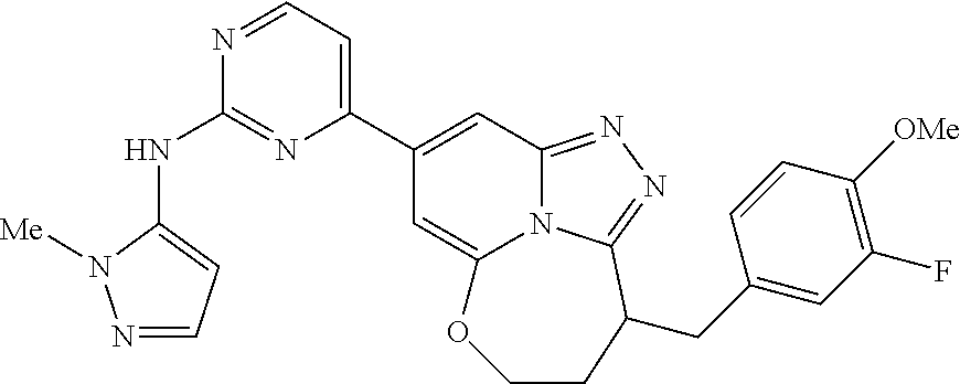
N(C1=NC(C2=CC3=NN=C4N3C(=C2)OCCC4CC2=CC(F)=C([OMe])C=C2)=CC=N1)C1=CC=NN1[Me]
